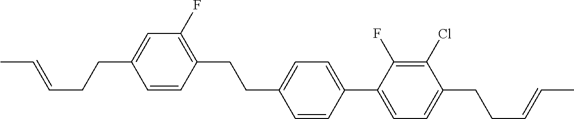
C1(CCC2=CC=C(C3=CC=C(CCC=CC)C(Cl)=C3F)C=C2)=C(F)C=C(CCC=CC)C=C1
